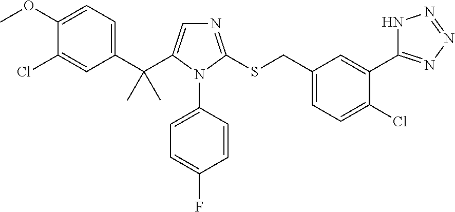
N1=C(SCC2=CC=C(Cl)C(C3=NN=NN3)=C2)N(C2=CC=C(F)C=C2)C(C(C2=CC=C(OC)C(Cl)=C2)(C)C)=C1
